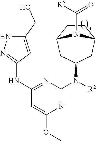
C1=C(OC)N=C(N([R2])C2CC3CCC(C2)N3C([R5])=O)N=C1NC1=NNC(CO)=C1
